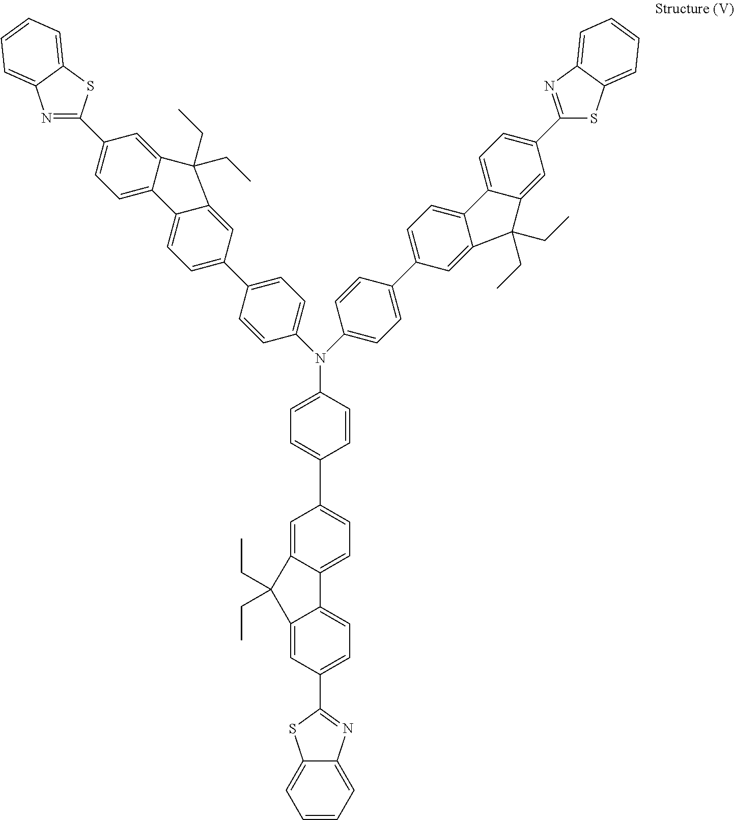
C1=C2C(=CC=C1C1=CC=C(N(C3=CC=C(C4=CC=C5C(=C4)C(CC)(CC)C4=CC(C6=NC7=CC=CC=C7S6)=CC=C54)C=C3)C3=CC=C(C4=CC=C5C(=C4)C(CC)(CC)C4=CC(C6=NC7=CC=CC=C7S6)=CC=C54)C=C3)C=C1)C1=CC=C(C3=NC4=CC=CC=C4S3)C=C1C2(CC)CC
